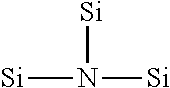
[Si]N([Si])[Si]
